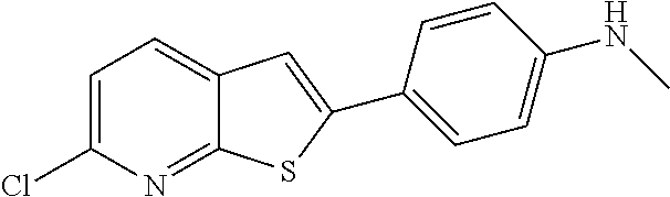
C1=C(Cl)N=C2C(=C1)C=C(C1=CC=C(NC)C=C1)S2
